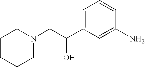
C1CCCN(CC(C2=CC=CC(N)=C2)O)C1
